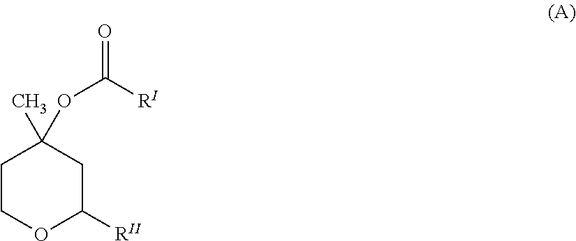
C1COC([RII])CC1(OC(=O)[RI])C
